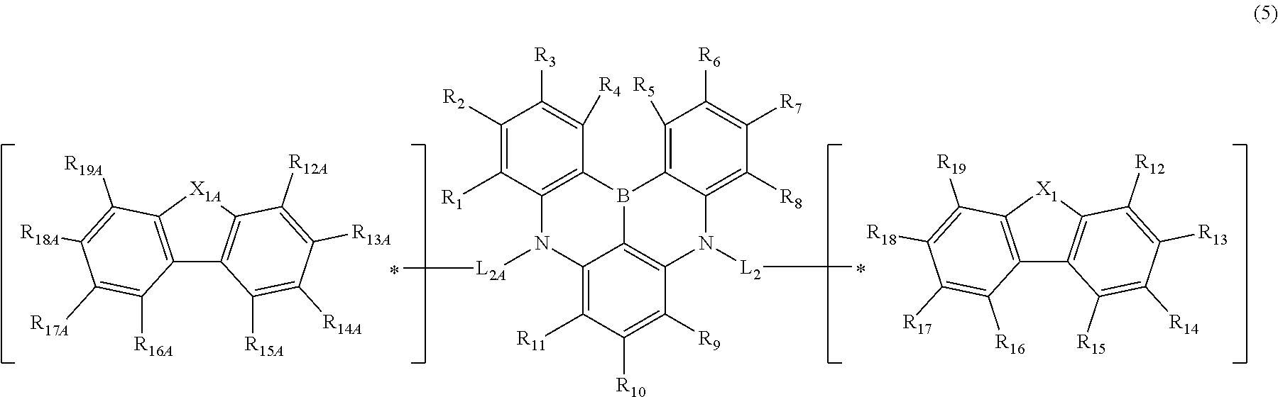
C1([R2])=C([R1])C2=C(C([R4])=C1[R3])B1C3=C([R5])C([R6])=C([R7])C([R8])=C3N([L2]C)C3=C1C(=C([R11])C([R10])=C3[R9])N2[L2A]C.C12=C(C([R15])=C([R14])C([R13])=C1[R12])C1=C([X1]2)C([R19])=C([R18])C([R17])=C1[R16].C12=C(C([R15A])=C([R14A])C([R13A])=C1[R12A])C1=C([X1A]2)C([R19A])=C([R18A])C([R17A])=C1[R16A]
